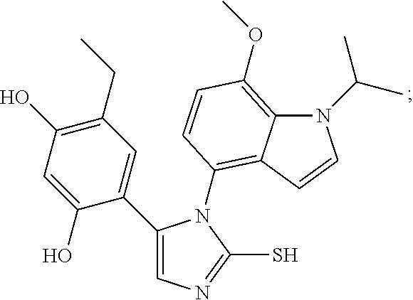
C1(C2=CN=C(S)N2C2=C3C(=C(OC)C=C2)N(C(C)C)C=C3)=CC(CC)=C(O)C=C1O
